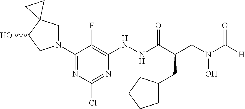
C1(N2CC3(C(O)C2)CC3)=NC(Cl)=NC(NNC(C(CN(C([H])=O)O)CC2CCCC2)=O)=C1F
